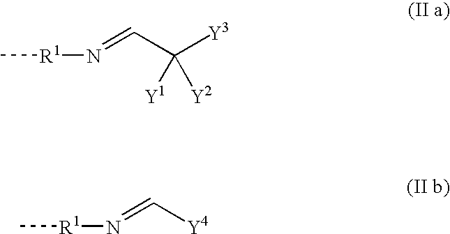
C[R1]N=CC([Y3])([Y1])[Y2].C[R1]N=C[Y4]
